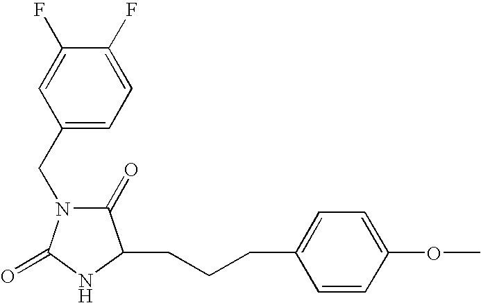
C(CCC1=CC=C(OC)C=C1)C1C(=O)N(CC2=CC=C(F)C(F)=C2)C(=O)N1
